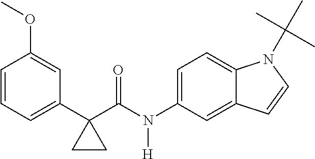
C1=CC=C(C2(C(N(C3=CC=C4C(=C3)C=CN4C(C)(C)C)[H])=O)CC2)C=C1OC
